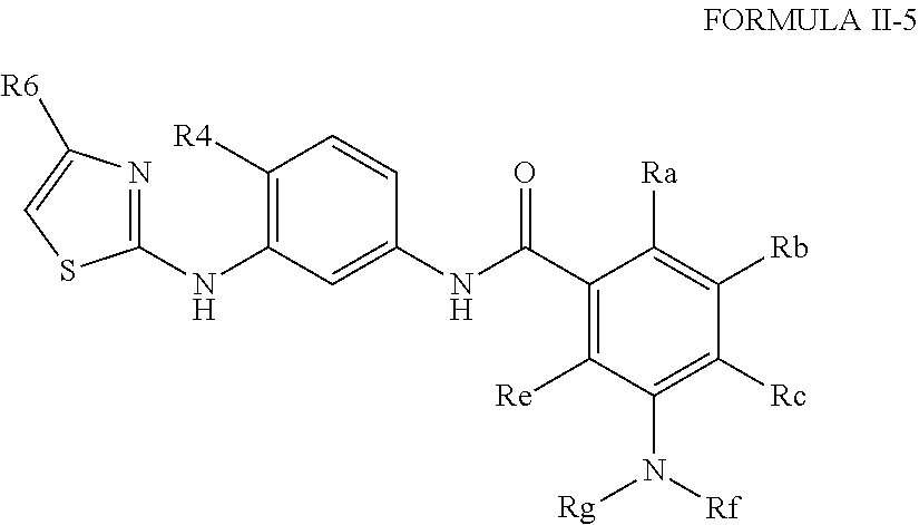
C1(NC2=C([R4])C=CC(NC(C3=C([Re])C(N([Rf])[Rg])=C([Rc])C([Rb])=C3[Ra])=O)=C2)=NC([R6])=CS1
